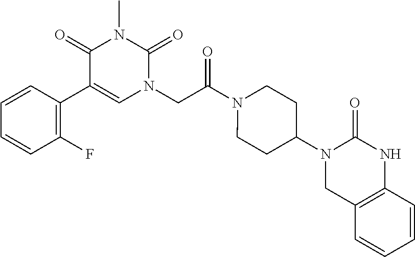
C1(F)=C(C2=CN(CC(N3CCC(N4CC5=C(NC4=O)C=CC=C5)CC3)=O)C(=O)N(C)C2=O)C=CC=C1
